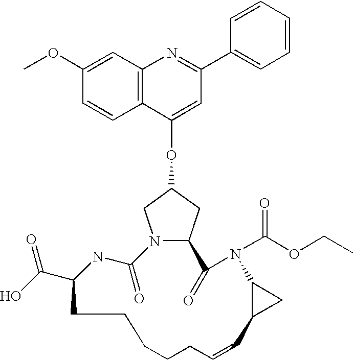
O(C1CN2C(C1)C(=O)N(C(OCC)=O)C1C(C1)C=CCCCCCC(C(O)=O)NC2=O)C1=CC(C2=CC=CC=C2)=NC2=C1C=CC(OC)=C2
